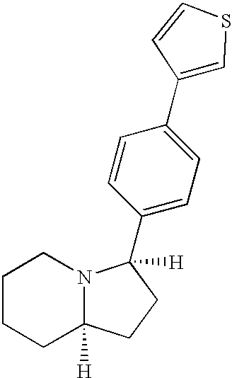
C1(C2([H])N3C([H])(CCCC3)CC2)=CC=C(C2=CSC=C2)C=C1
